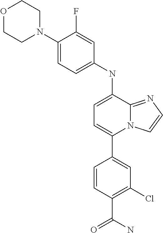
C1(C2=CC=C(NC3=CC=C(N4CCOCC4)C(F)=C3)C3=NC=CN23)=CC(Cl)=C(C(N)=O)C=C1
